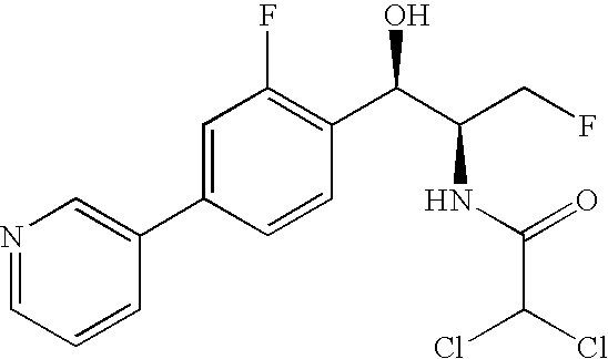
C1=C(C2=CN=CC=C2)C=CC(C(C(CF)NC(=O)C(Cl)Cl)O)=C1F
